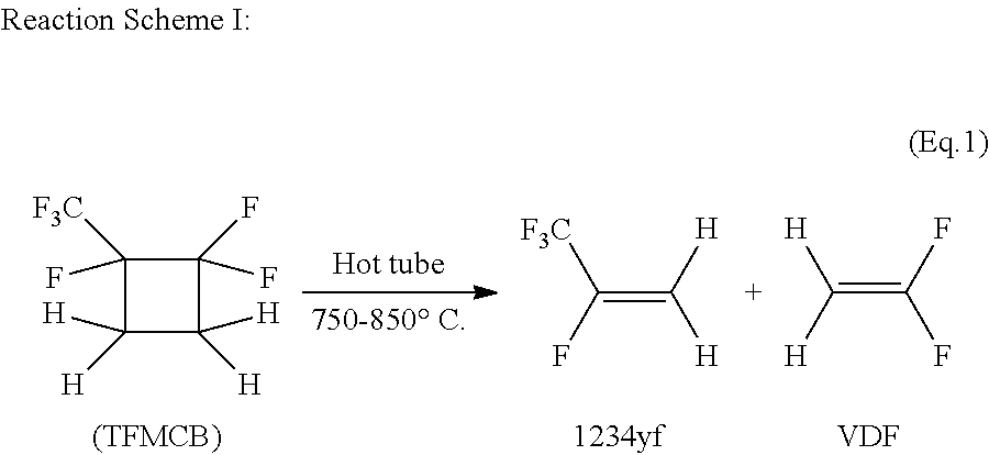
C1(F)(F)C([F3C])(F)C([H])([H])C1([H])[H].C(=C([H])[H])(F)[F3C].C(=C(F)F)([H])[H].[VDF]
